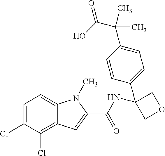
C1=C(Cl)C(Cl)=C2C(=C1)N(C)C(C(NC1(C3=CC=C(C(C(O)=O)(C)C)C=C3)COC1)=O)=C2
